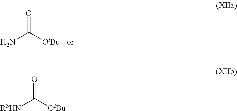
O=C([OtBu])N.O=C([OtBu])[R3HN]
